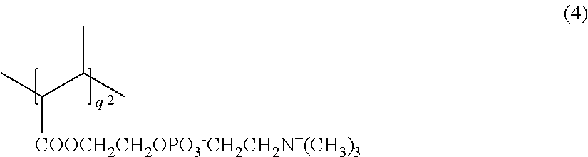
CC(C(C)C)[COOCH2CH2OPO3-CH2CH2N+(CH3)3]
